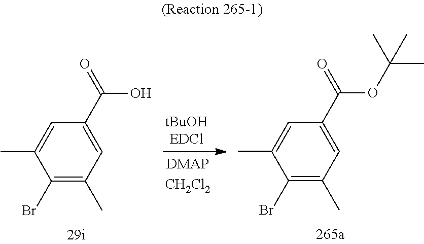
C1(Br)=C(C)C=C(C(=O)OC(C)(C)C)C=C1C.C1(Br)=C(C)C=C(C(=O)O)C=C1C
